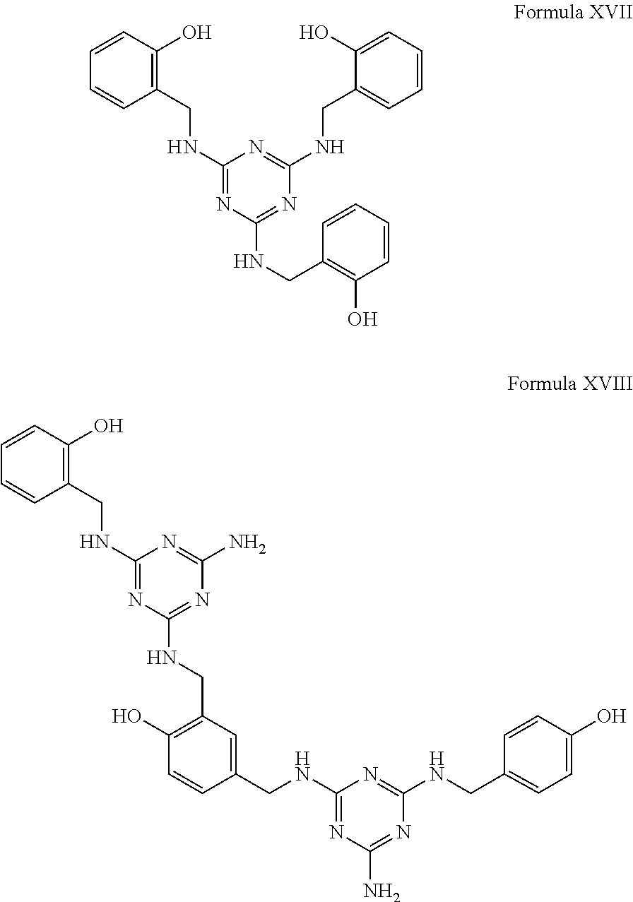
C1=CC(CNC2=NC(NCC3=C(O)C=CC=C3)=NC(NCC3=CC=CC=C3O)=N2)=C(O)C=C1.C1=CC(CNC2=NC(NCC3=C(O)C=CC(CNC4=NC(N)=NC(NCC5=CC=C(O)C=C5)=N4)=C3)=NC(N)=N2)=C(O)C=C1
